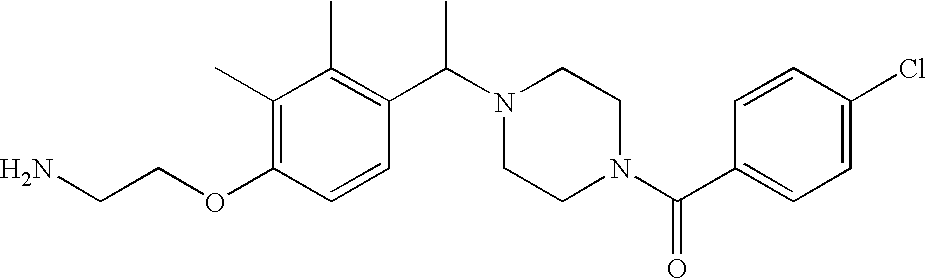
NCCOC1=C(C)C(C)=C(C(N2CCN(C(C3=CC=C(Cl)C=C3)=O)CC2)C)C=C1
